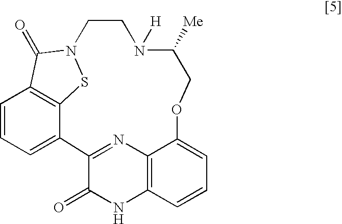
C12=NC3=C(NC1=O)C=CC=C3OCC([Me])N([H])CCN1SC3=C(C=CC=C23)C1=O
